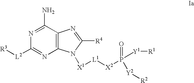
C12=C(C(N)=NC([L2][R3])=N1)N=C([R4])N2[X1][L1][X2]P(=O)([Y1][R1])[Y2][R2]
